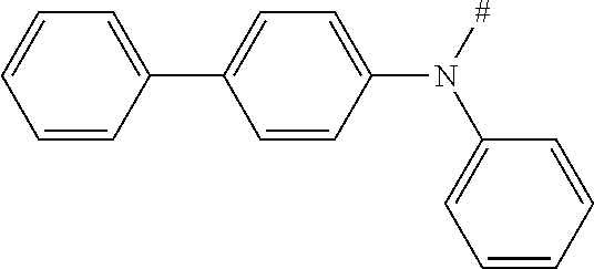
C1=CC(C2=CC=C(N([#])C3=CC=CC=C3)C=C2)=CC=C1
